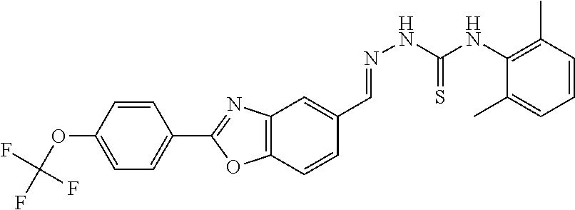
C1=CC(C2=NC3=C(O2)C=CC(C=NNC(=S)NC2=C(C)C=CC=C2C)=C3)=CC=C1OC(F)(F)F
